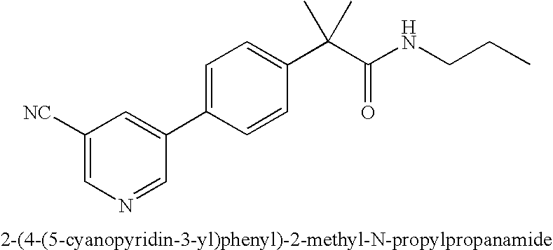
C1([NC])=CN=CC(C2=CC=C(C(C(NCCC)=O)(C)C)C=C2)=C1
